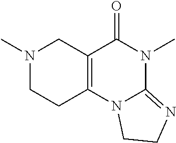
CN1CCC2=C(C1)C(=O)N(C)C1=NCCN21
